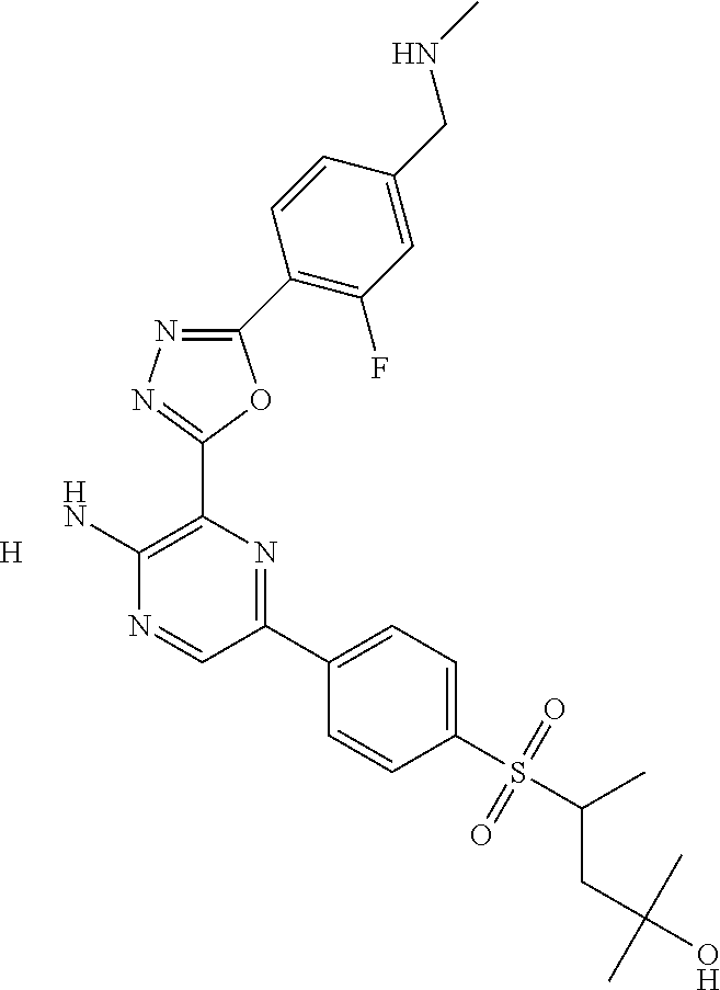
NC1=C(C2=NN=C(C3=C(F)C=C(CNC)C=C3)O2)N=C(C2=CC=C(S(=O)(=O)C(CC(O)(C)C)C)C=C2)C=N1.[H]
